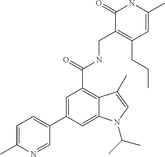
C1(C2=CC(C(NCC3=C(CCC)C=C(C)NC3=O)=O)=C3C(=C2)N(C(C)C)C=C3C)=CC=C(C)N=C1
